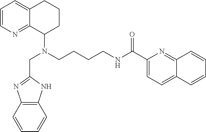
C1=CN=C2C(=C1)CCCC2N(CCCCNC(C1=CC=C2C(=N1)C=CC=C2)=O)CC1=NC2=C(N1)C=CC=C2
